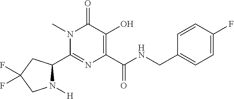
N1(C)C(C2CC(F)(F)CN2[H])=NC(C(NCC2=CC=C(F)C=C2)=O)=C(O)C1=O
